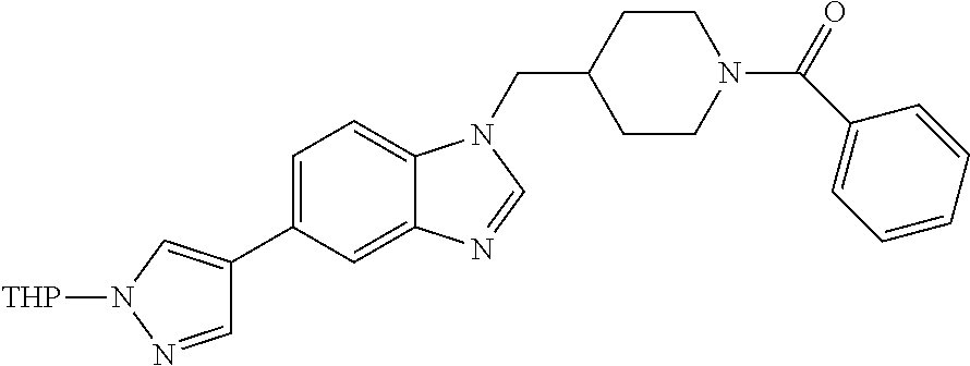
C(N1C2=CC=C(C3=CN([THP])N=C3)C=C2N=C1)C1CCN(C(=O)C2=CC=CC=C2)CC1
